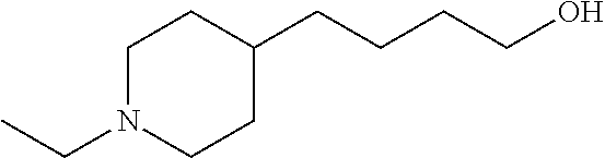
C1N(CC)CCC(CCCCO)C1
